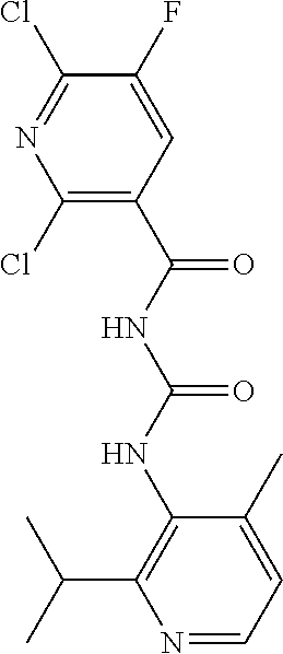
C1(NC(NC(C2=C(Cl)N=C(Cl)C(F)=C2)=O)=O)=C(C(C)C)N=CC=C1C
